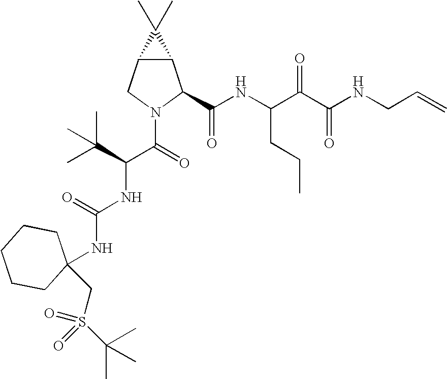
C12C(CN(C(=O)C(C(C)(C)C)NC(NC3(CS(C(C)(C)C)(=O)=O)CCCCC3)=O)C1C(NC(C(C(NCC=C)=O)=O)CCC)=O)C2(C)C
